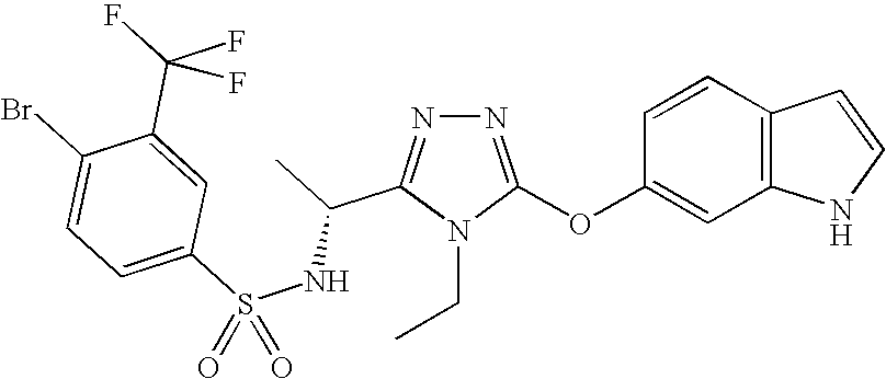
N1=C(OC2=CC3=C(C=C2)C=CN3)N(CC)C(C(C)NS(C2=CC=C(Br)C(C(F)(F)F)=C2)(=O)=O)=N1
